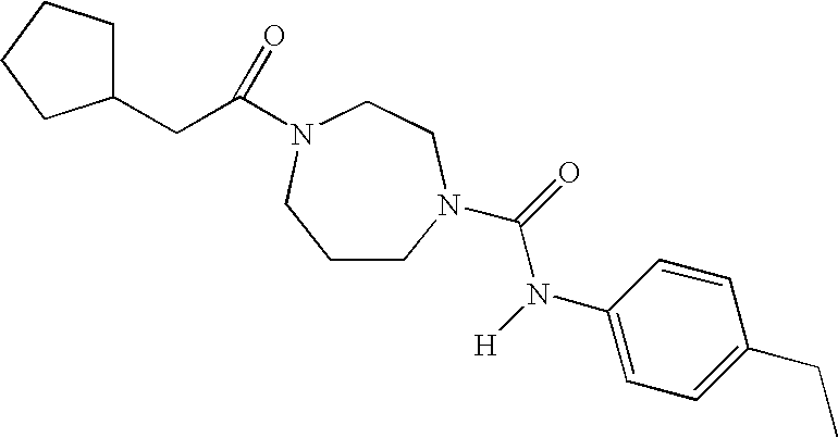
C1CN(C(=O)N([H])C2=CC=C(CC)C=C2)CCN(C(CC2CCCC2)=O)C1
